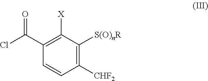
C1([CHF2])=C([S(O)nR])C([X])=C(C(Cl)=O)C=C1
